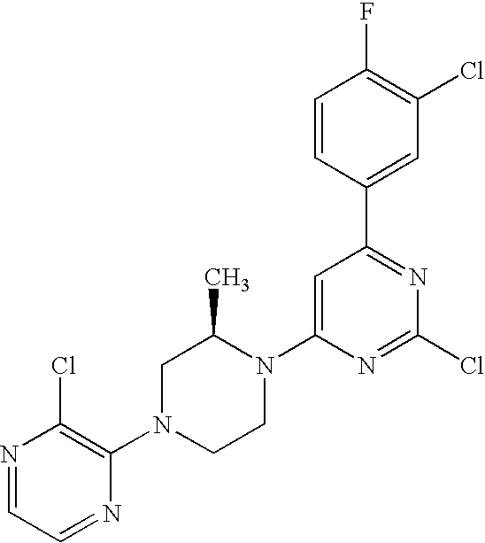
N1=CC=NC(N2CCN(C3=CC(C4=CC(Cl)=C(F)C=C4)=NC(Cl)=N3)C(C)C2)=C1Cl
